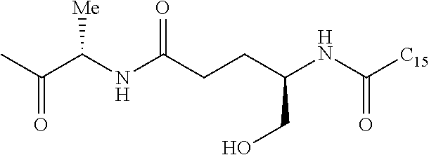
CC(C(NC(=O)CCC(NC([C15])=O)CO)[Me])=O
